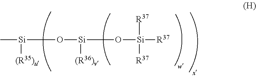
C[Si]([(R35)u])O[Si](O[Si]([R37])([R37])[R37])[(R36)v]
